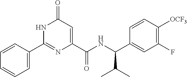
C1(C2=CC=CC=C2)=NC(C(NC(C2=CC(F)=C([OCF3])C=C2)C(C)C)=O)=CC(=O)N1
